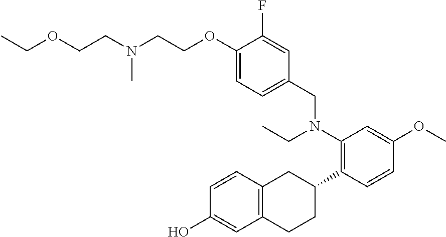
C1(O)=CC2=C(C=C1)CC(C1=C(N(CC3=CC=C(OCCN(CCOCC)C)C(F)=C3)CC)C=C(OC)C=C1)CC2
